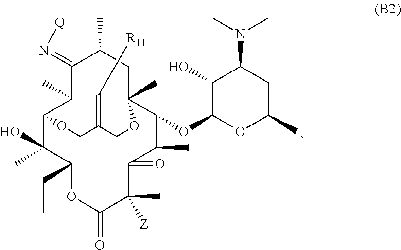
C12C(C)(O)C(CC)OC(=O)C(C)([Z])C(=O)C(C)C(OC3OC(C)CC(N(C)C)C3O)C(C)(CC(C)C(=N[Q])C1C)OCC(=C[R11])CO2
